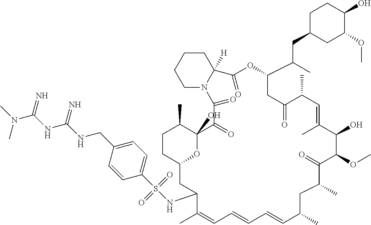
C1CCCN2C1([H])C(=O)OC(C(C)CC1CC(OC)C(O)CC1)CC(=O)C(C)C=C(C)C(O)C(OC)C(=O)C(C)CC(C)C=CC=CC=C(C)C(NS(=O)(=O)C1=CC=C(CNC(NC(N(C)C)=N)=N)C=C1)CC1OC(O)(C(C)CC1)C(=O)C2=O
